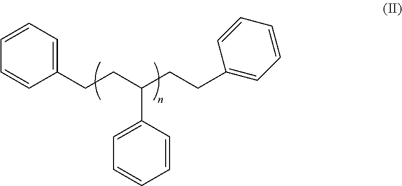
C1=C(CCC(CCC2=CC=CC=C2)C2=CC=CC=C2)C=CC=C1
